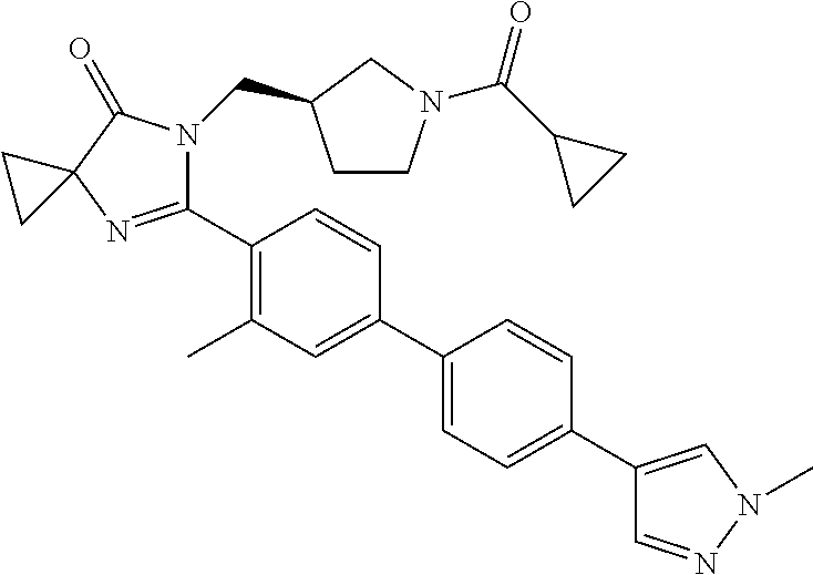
C1(C2=C(C)C=C(C3=CC=C(C4=CN(C)N=C4)C=C3)C=C2)=NC2(C(=O)N1CC1CCN(C(C3CC3)=O)C1)CC2
